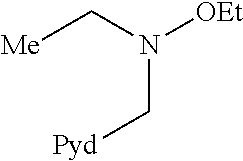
C(N(C[Me])[OEt])[Pyd]
